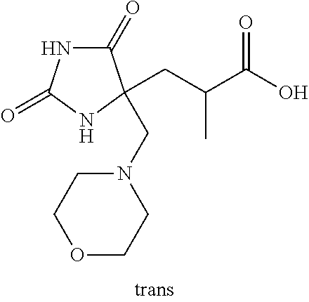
C(N1CCOCC1)C1(CC(C(O)=O)C)C(=O)NC(=O)N1
